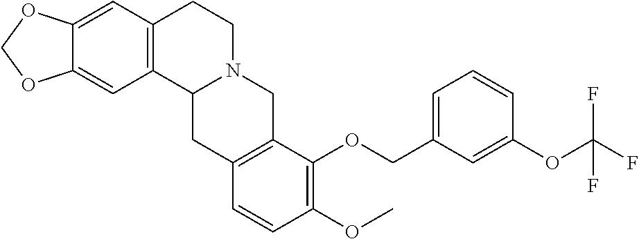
C12=CC3=C(C=C1OCO2)CCN1C3CC2=C(C1)C(OCC1=CC=CC(OC(F)(F)F)=C1)=C(OC)C=C2
